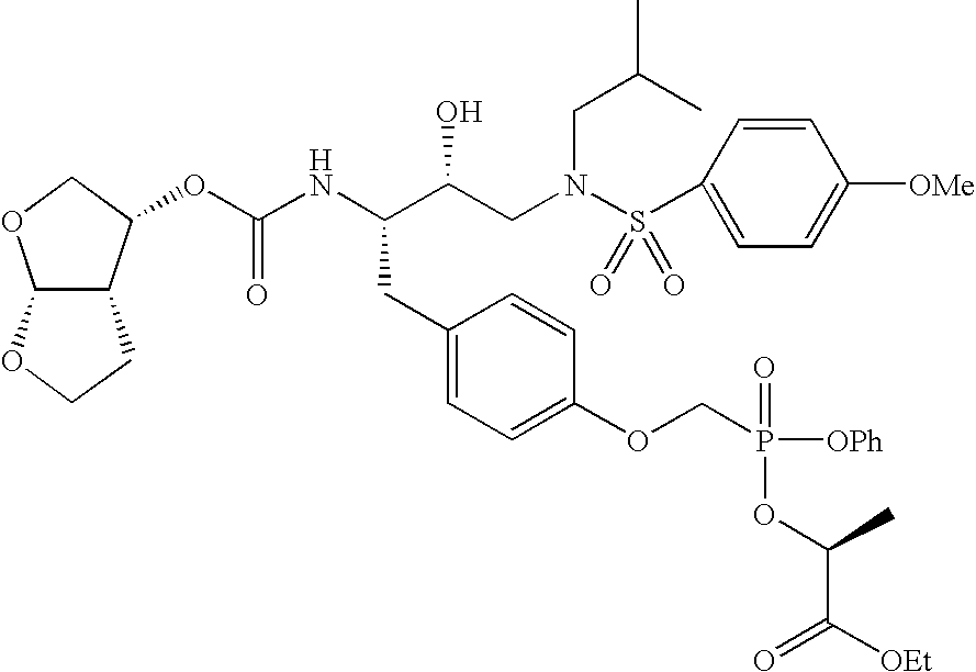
C1=CC(S(N(CC(C(NC(OC2C3C(OC2)OCC3)=O)CC2=CC=C(OCP([OPh])(=O)OC(C)C(=O)[OEt])C=C2)O)CC(C)C)(=O)=O)=CC=C1[OMe]
